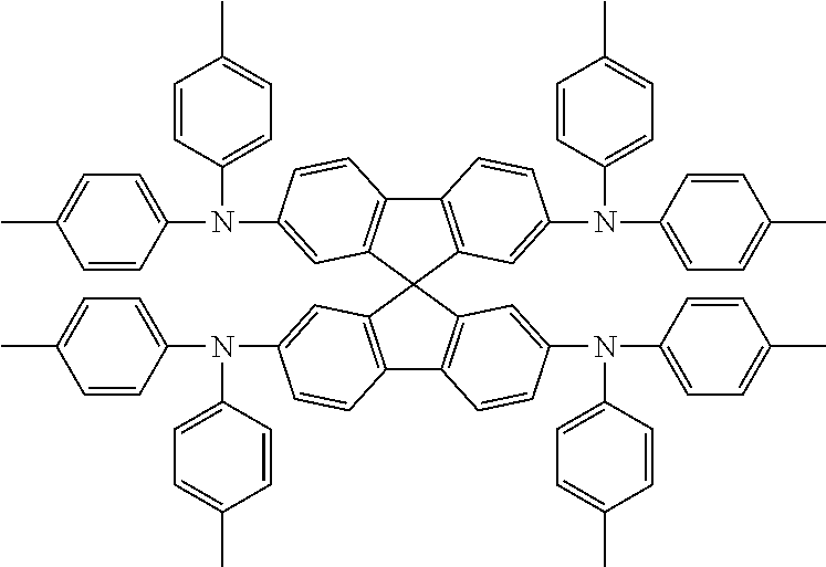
C12=C(C=C(N(C3=CC=C(C)C=C3)C3=CC=C(C)C=C3)C=C1)C1(C3=C2C=CC(N(C2=CC=C(C)C=C2)C2=CC=C(C)C=C2)=C3)C2=C(C3=C1C=C(N(C1=CC=C(C)C=C1)C1=CC=C(C)C=C1)C=C3)C=CC(N(C1=CC=C(C)C=C1)C1=CC=C(C)C=C1)=C2
